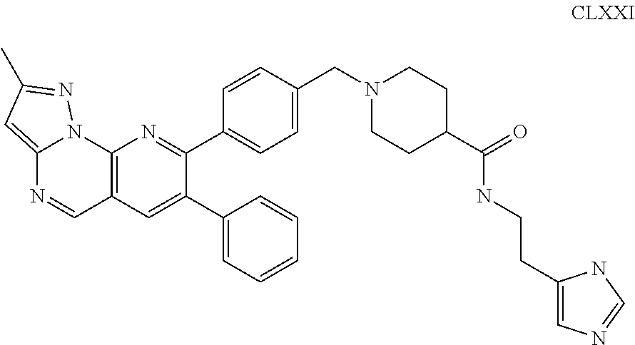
C12=CC(C)=NN1C1=C(C=N2)C=C(C2=CC=CC=C2)C(C2=CC=C(CN3CCC(C(=O)NCCC4=CN=CN4)CC3)C=C2)=N1
